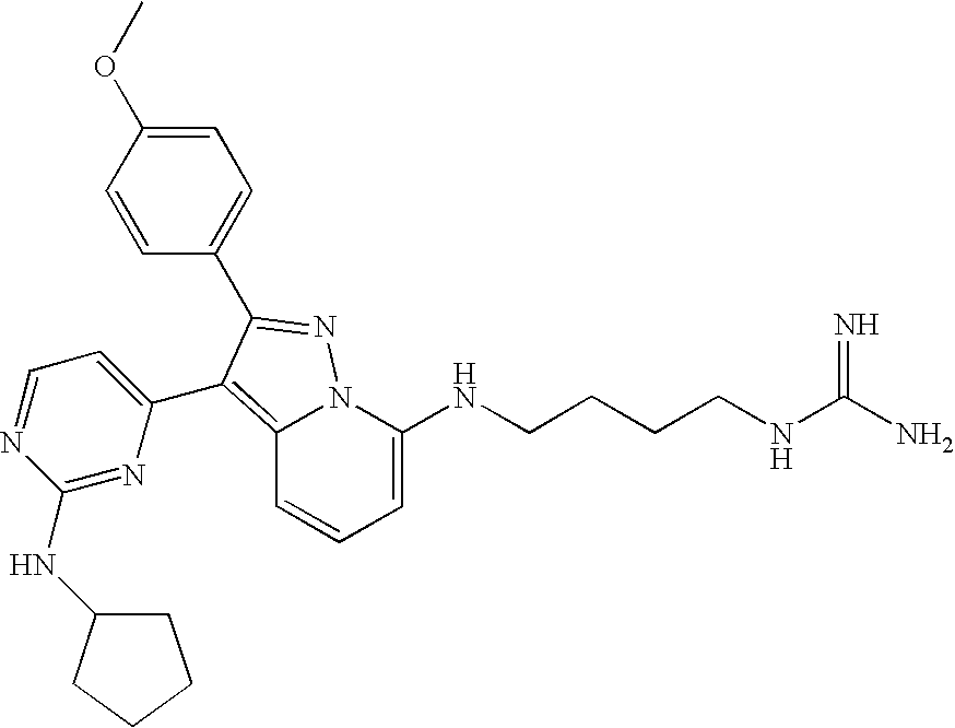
C1=C(NCCCCNC(N)=N)N2C(=C(C3=CC=NC(NC4CCCC4)=N3)C(C3=CC=C(OC)C=C3)=N2)C=C1
